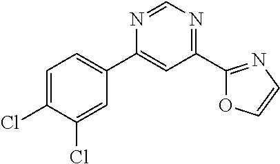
N1=CN=C(C2=NC=CO2)C=C1C1=CC=C(Cl)C(Cl)=C1
